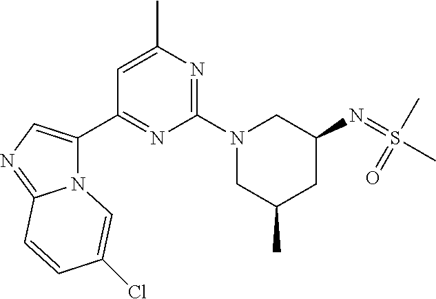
N(C1CN(C2=NC(C)=CC(C3=CN=C4N3C=C(Cl)C=C4)=N2)CC(C)C1)=S(=O)(C)C
